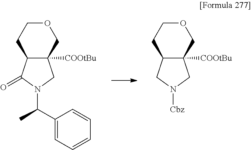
C12([COOtBu])C(CN([Cbz])C1)CCOC2.C12([COOtBu])C(C(=O)N(C(C3=CC=CC=C3)C)C1)CCOC2
